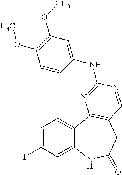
C1=C(I)C=C2C(=C1)C1=C(CC(=O)N2)C=NC(NC2=CC(OC)=C(OC)C=C2)=N1
